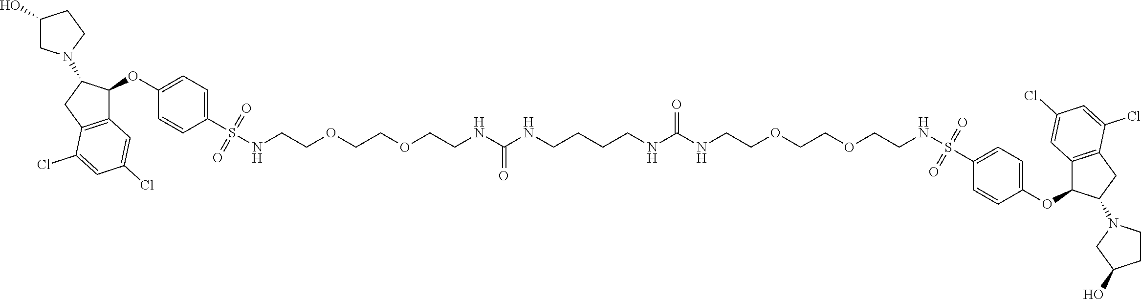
C1(O)CN(C2C(OC3=CC=C(S(NCCOCCOCCNC(=O)NCCCCNC(NCCOCCOCCNS(C4=CC=C(OC5C6=C(CC5N5CCC(O)C5)C(Cl)=CC(Cl)=C6)C=C4)(=O)=O)=O)(=O)=O)C=C3)C3=C(C2)C(Cl)=CC(Cl)=C3)CC1
